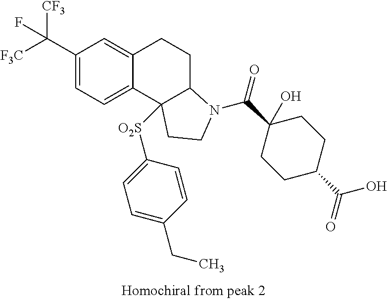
C1(C([F3C])([CF3])F)=CC=C2C(=C1)CCC1C2([O2S]C2=CC=C(CC)C=C2)CCN1C(C1(O)CCC(C(O)=O)CC1)=O
